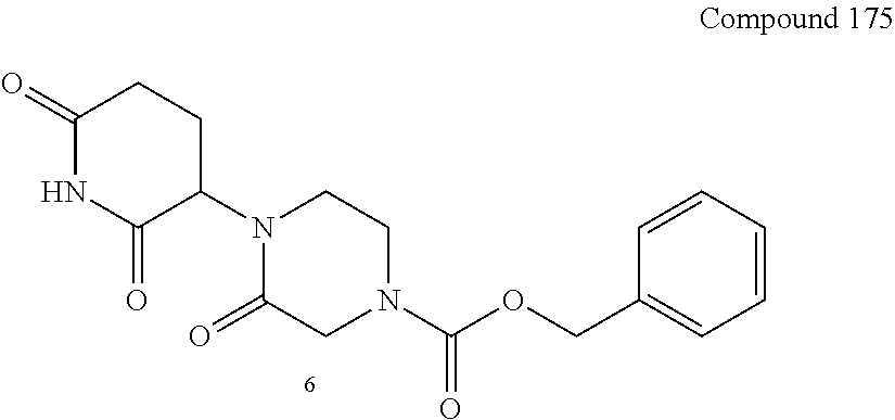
C1(COC(N2CCN(C3CCC(=O)NC3=O)C(=O)C2)=O)=CC=CC=C1
